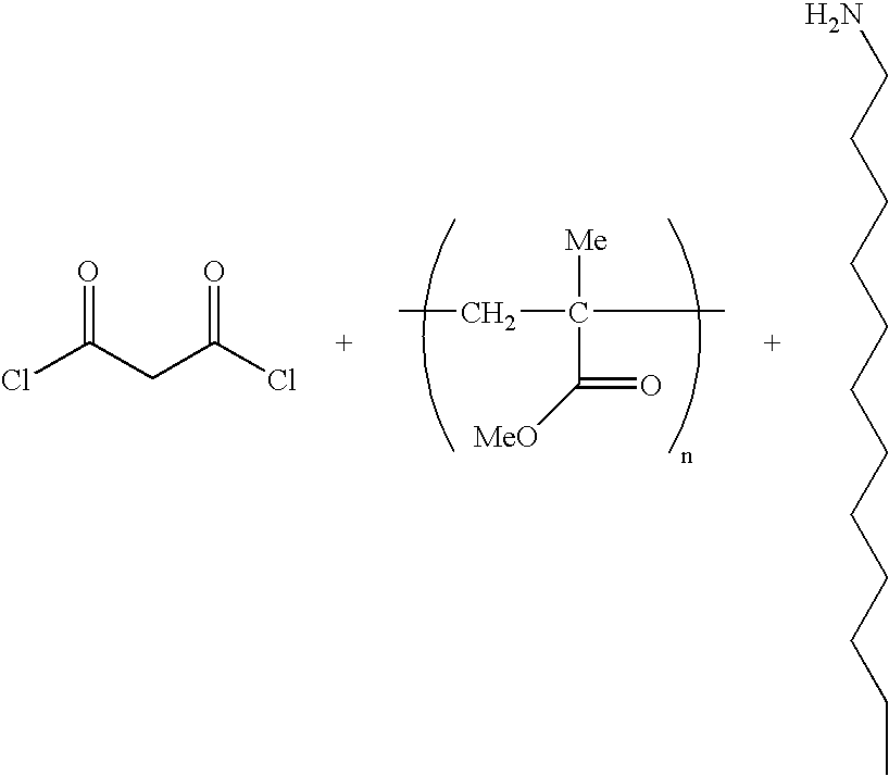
ClC(CC(Cl)=O)=O.CCC([Me])(C)C([MeO])=O.NCCCCCCCCCCCC
